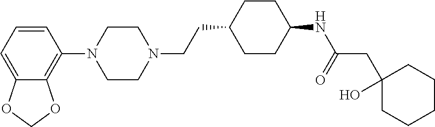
C1=CC=C2C(=C1N1CCN(CCC3CCC(NC(=O)CC4(O)CCCCC4)CC3)CC1)OCO2
